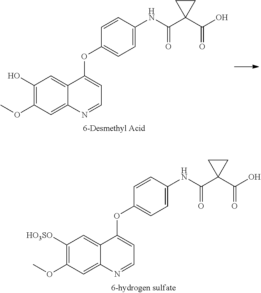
C1(O)=C(OC)C=C2C(=C1)C(OC1=CC=C(NC(C3(C(O)=O)CC3)=O)C=C1)=CC=N2.C1([HO3SO])=C(OC)C=C2C(=C1)C(OC1=CC=C(NC(C3(C(O)=O)CC3)=O)C=C1)=CC=N2
